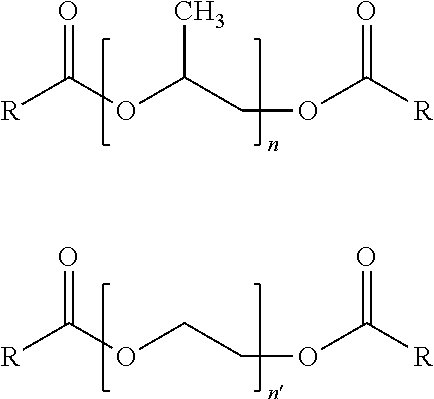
[R]C(OC(COC([R])=O)C)=O.[R]C(OCCOC([R])=O)=O
